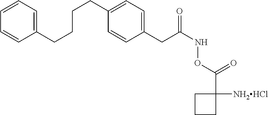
C1=CC(CC(NOC(C2([NH2HCl])CCC2)=O)=O)=CC=C1CCCCC1=CC=CC=C1
